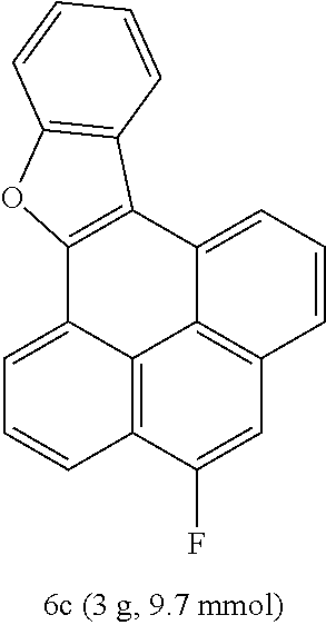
C12=C3C(F)=CC4=C1C(=CC=C4)C1=C(C2=CC=C3)OC2=C1C=CC=C2
